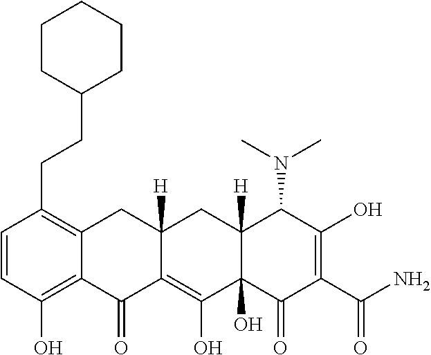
C1=CC(O)=C2C(=C1CCC1CCCCC1)CC1([H])C(=C(O)C3(O)C([H])(C1)C(N(C)C)C(O)=C(C(N)=O)C3=O)C2=O
